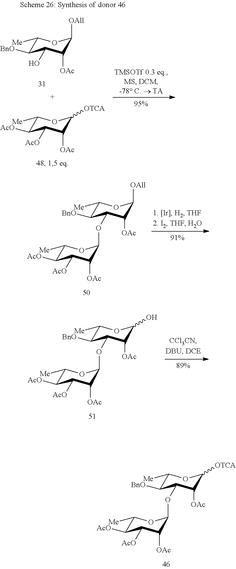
C1([Me])C([BnO])C(OC2C([OAc])C([AcO])C([AcO])C([Me])O2)C([OAc])C([OAll])O1.C1([Me])C([BnO])C(OC2C([OAc])C([AcO])C([AcO])C([Me])O2)C([OAc])C(O)O1.C1([Me])C([BnO])C(OC2C([OAc])C([AcO])C([AcO])C([Me])O2)C([OAc])C([OTCA])O1.C1([Me])C([BnO])C(O)C([OAc])C([OAll])O1.C1([Me])C([AcO])C([AcO])C([OAc])C([OTCA])O1
